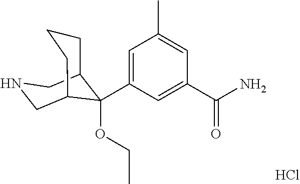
Cl.C1(C(N)=O)=CC(C2(OCC)C3CCCC2CNC3)=CC(C)=C1
